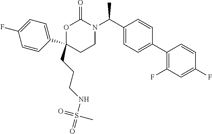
C1(C2(CCCNS(=O)(=O)C)CCN(C(C3=CC=C(C4=C(F)C=C(F)C=C4)C=C3)C)C(=O)O2)=CC=C(F)C=C1
